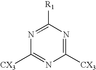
N1=C([R1])N=C([CX3])N=C1[CX3]
